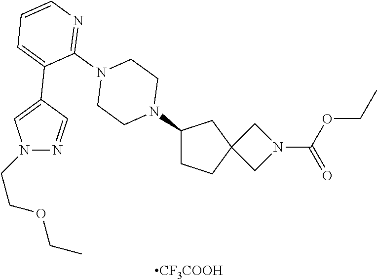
[CF3COOH].C1CC2(CC1N1CCN(C3=NC=CC=C3C3=CN(CCOCC)N=C3)CC1)CN(C(=O)OCC)C2
